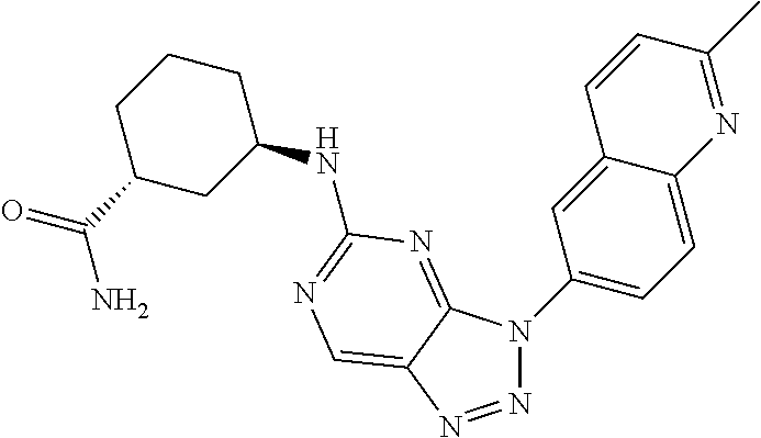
N1=NC2=CN=C(NC3CCCC(C(N)=O)C3)N=C2N1C1=CC=C2C(=C1)C=CC(C)=N2
